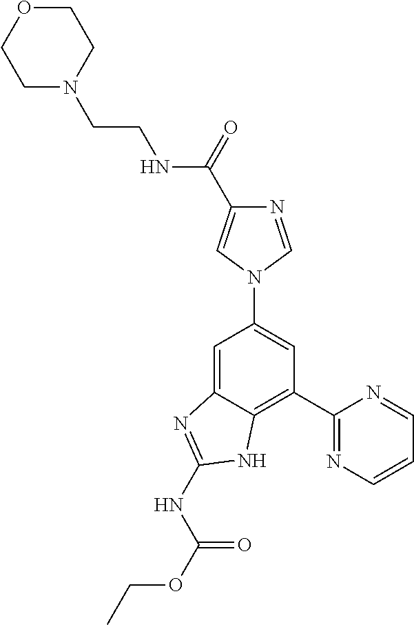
C1=C2C(=C(C3=NC=CC=N3)C=C1N1C=C(C(=O)NCCN3CCOCC3)N=C1)NC(NC(OCC)=O)=N2
